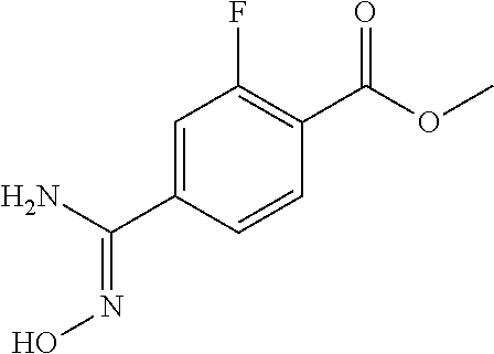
C1=C(C(N)=NO)C=CC(C(OC)=O)=C1F
